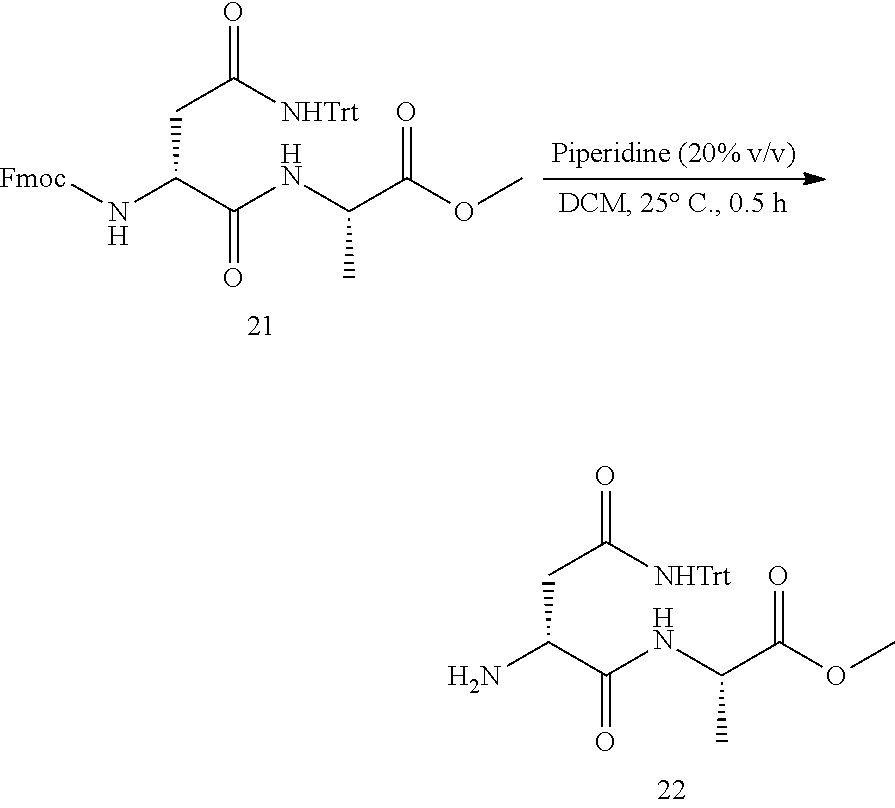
[Fmoc]NC(C(NC(C)C(=O)OC)=O)CC(=O)[NHTrt].NC(C(NC(C)C(=O)OC)=O)CC(=O)[NHTrt]
